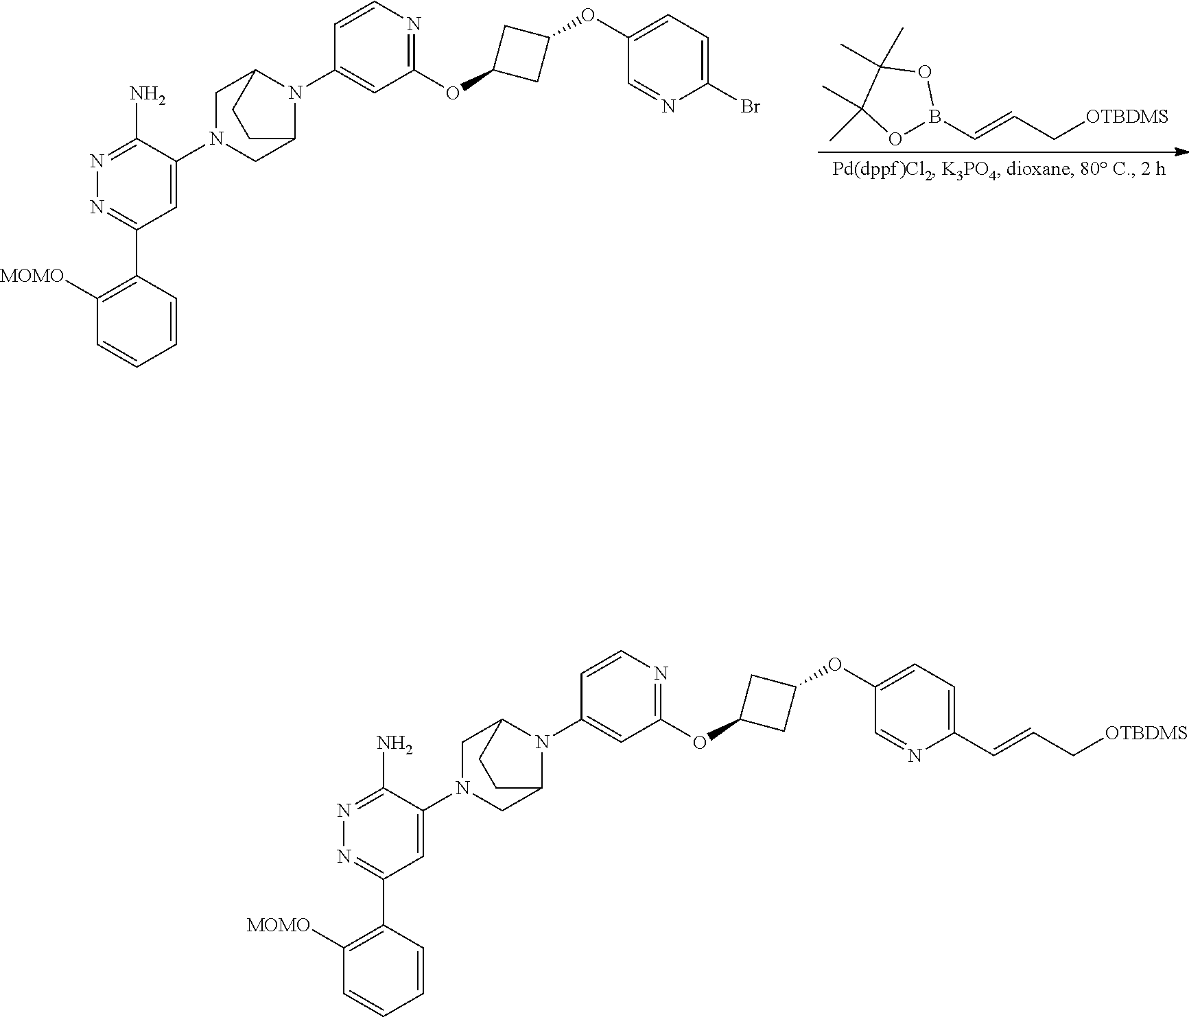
O1B(C=CC[OTBDMS])OC(C)(C)C1(C)C.C1=C(N2CC3N(C4=CC(OC5CC(OC6=CC=C(Br)N=C6)C5)=NC=C4)C(C2)CC3)C(N)=NN=C1C1=C([MOMO])C=CC=C1.C1=C(N2CC3N(C4=CC(OC5CC(OC6=CC=C(C=CC[OTBDMS])N=C6)C5)=NC=C4)C(C2)CC3)C(N)=NN=C1C1=C([MOMO])C=CC=C1
